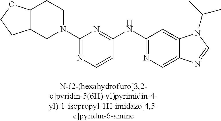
C1=CC(NC2=NC=C3C(=C2)N(C(C)C)C=N3)=NC(N2CCC3C(C2)CCO3)=N1
